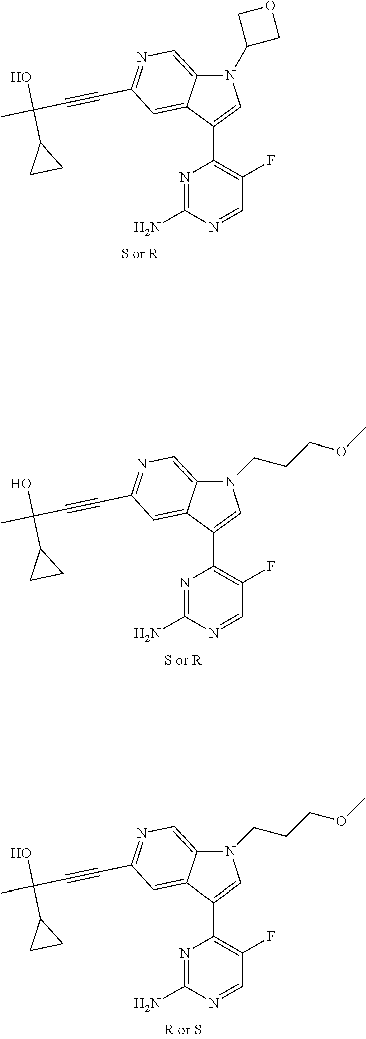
N1(CCCOC)C2=CN=C(C#CC(C)(O)C3CC3)C=C2C(C2=C(F)C=NC(N)=N2)=C1.N1(CCCOC)C2=CN=C(C#CC(C)(O)C3CC3)C=C2C(C2=C(F)C=NC(N)=N2)=C1.N1(C2COC2)C2=CN=C(C#CC(C)(O)C3CC3)C=C2C(C2=C(F)C=NC(N)=N2)=C1
